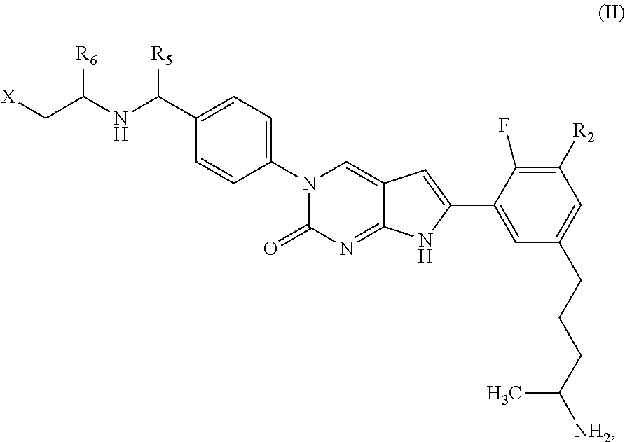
C1=C(C(NC(C[X])[R6])[R5])C=CC(N2C(=O)N=C3C(=C2)C=C(C2=CC(CCCC([NH2])C)=CC([R2])=C2F)N3)=C1
